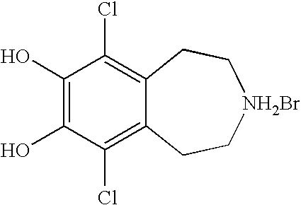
C1(O)=C(O)C(Cl)=C2C(=C1Cl)CC[NH2Br]CC2
